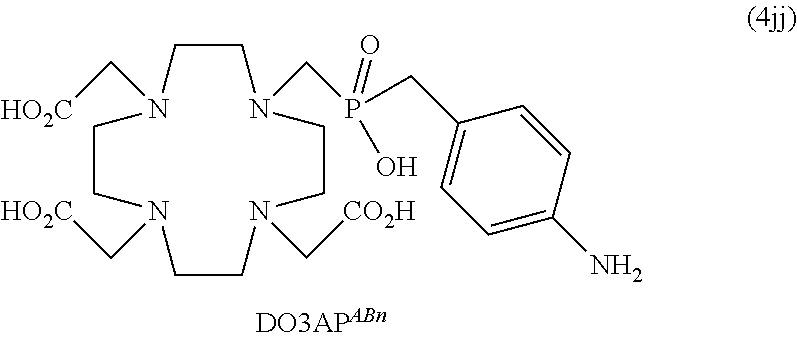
C1CN(CP(=O)(CC2=CC=C(N)C=C2)O)CCN(C[CO2H])CCN(C[HO2C])CCN1C[HO2C]
